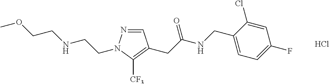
C1=NN(CCNCCOC)C([CF3])=C1CC(NCC1=CC=C(F)C=C1Cl)=O.Cl
